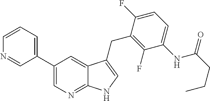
C12=NC=C(C3=CC=CN=C3)C=C1C(CC1=C(F)C(NC(CCC)=O)=CC=C1F)=CN2
